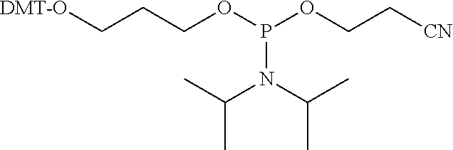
C(CCOP(OCC[CN])N(C(C)C)C(C)C)[DMT-O]
